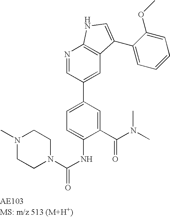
N1=CC(C2=CC=C(NC(N3CCN(C)CC3)=O)C(C(N(C)C)=O)=C2)=CC2=C1NC=C2C1=CC=CC=C1OC
